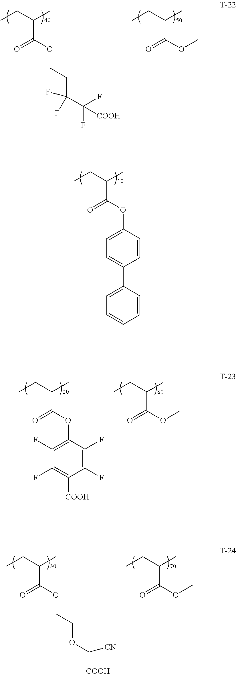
C(CC)(C)C(OC1=CC=C(C2=CC=CC=C2)C=C1)=O.C(CC)(C)C(OC)=O.C(CC)(C)C(OCCC(F)(F)C(F)(F)[COOH])=O.C(CC)(C)C(OC1=C(F)C(F)=C([COOH])C(F)=C1F)=O.C(CC)(C)C(OC)=O.C(CC)(C)C(OC)=O.C(CC)(C)C(OCCOC([COOH])[CN])=O
